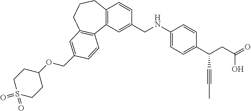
C12=C(C=C(CNC3=CC=C(C(CC(=O)O)C#CC)C=C3)C=C1)C1=C(CCC2)C=C(COC2CCS(=O)(=O)CC2)C=C1
